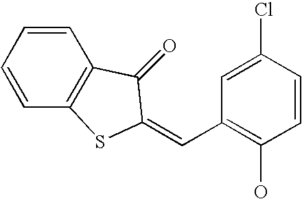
C1=CC=CC2=C1SC(=CC1=C(O)C=CC(Cl)=C1)C2=O
